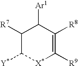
C1([R7])C([Y*])[X*]C([R9])=C([R8])C1[Ar1]
